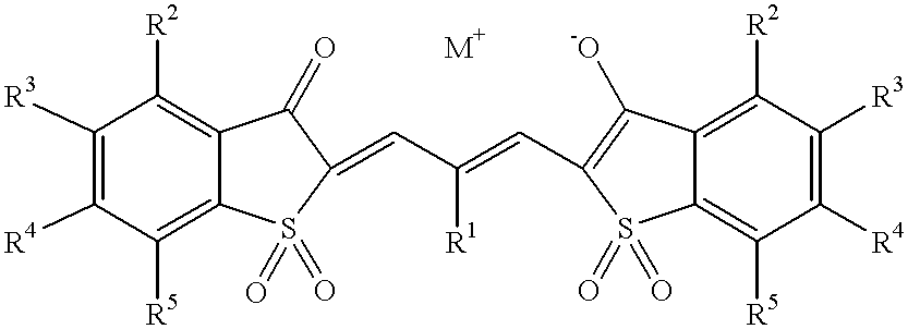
C1([R3])=C([R4])C([R5])=C2C(=C1[R2])C(=O)C(=CC(=CC1=C([-O])C3=C([R2])C([R3])=C([R4])C([R5])=C3S1(=O)=O)[R1])S2(=O)=O.[M+]
